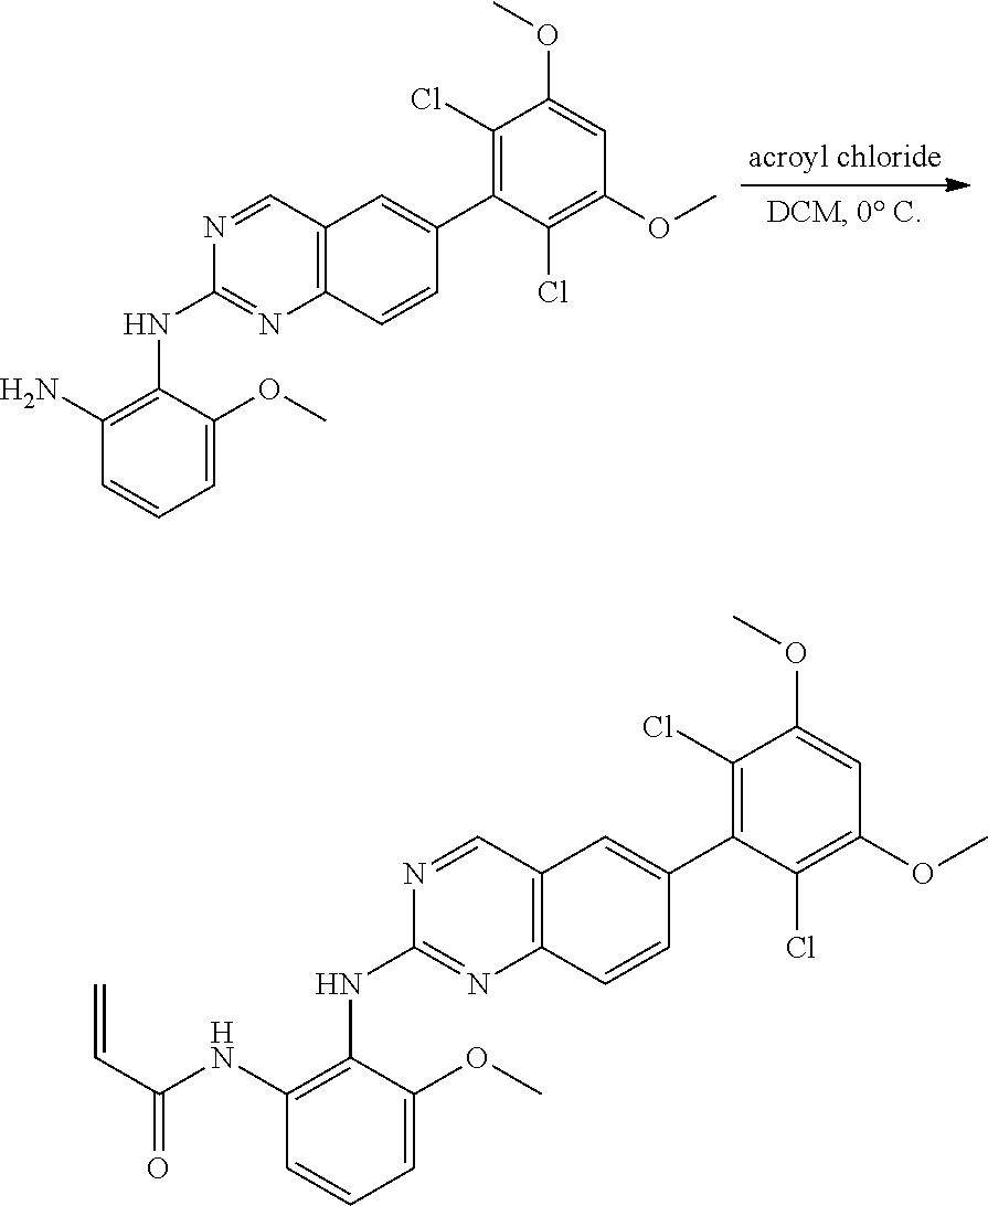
N1=CC2=C(N=C1NC1=C(N)C=CC=C1OC)C=CC(C1=C(Cl)C(OC)=CC(OC)=C1Cl)=C2.N1=CC2=C(N=C1NC1=C(NC(C=C)=O)C=CC=C1OC)C=CC(C1=C(Cl)C(OC)=CC(OC)=C1Cl)=C2
